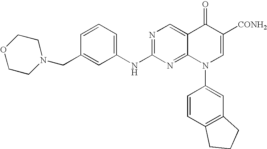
C12=CN=C(NC3=CC=CC(CN4CCOCC4)=C3)N=C1N(C1=CC3=C(C=C1)CCC3)C=C([CONH2])C2=O
